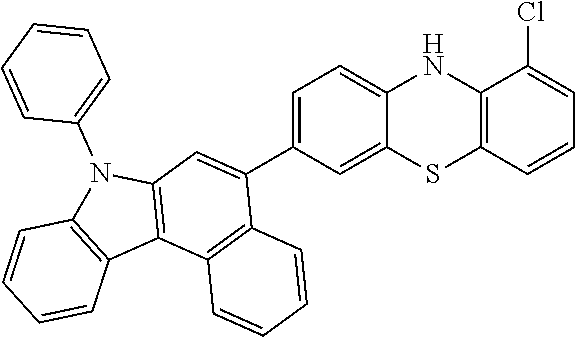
C1=C(C2=CC3=C(C4=C(N3C3=CC=CC=C3)C=CC=C4)C3=C2C=CC=C3)C=C2C(=C1)NC1=C(S2)C=CC=C1Cl
